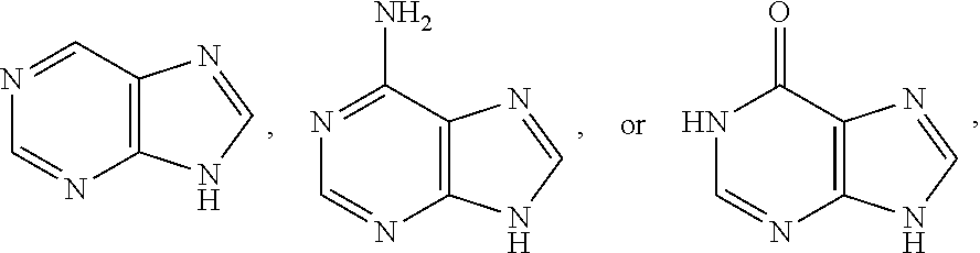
C1=NC2=C(C=N1)N=CN2.C1=NC2=C(C(N)=N1)N=CN2.C1=NC2=C(C(=O)N1)N=CN2
